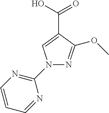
N1(C2=NC=CC=N2)N=C(OC)C(C(O)=O)=C1
